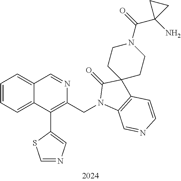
C1=CC=C2C(=C1)C=NC(CN1C3=C(C=CN=C3)C3(C1=O)CCN(C(=O)C1(N)CC1)CC3)=C2C1=CN=CS1
